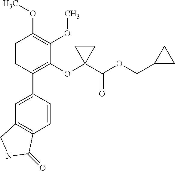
C1=C(C2=C(OC3(C(OCC4CC4)=O)CC3)C(OC)=C(OC)C=C2)C=CC2=C1CNC2=O
